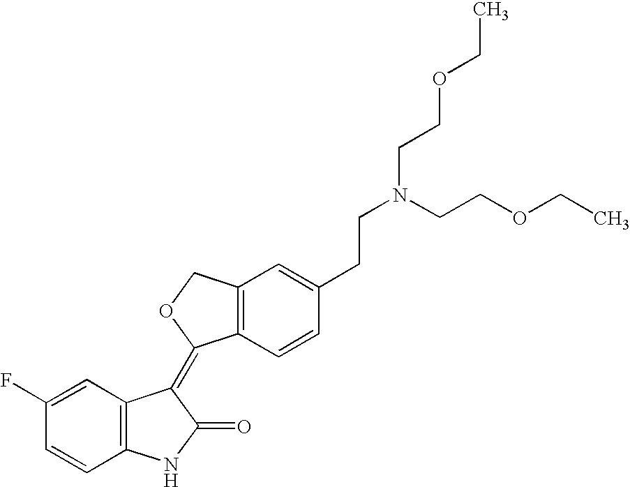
C1=C(F)C=CC2=C1C(=C1C3=C(CO1)C=C(CCN(CCOCC)CCOCC)C=C3)C(=O)N2
